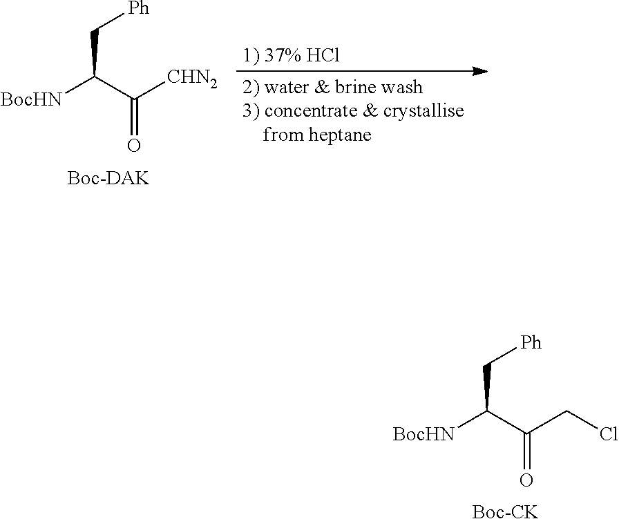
[BocHN]C(C(CCl)=O)C[Ph].[Boc-CK].[BocHN]C(C([CHN2])=O)C[Ph].[Boc-DAK]
